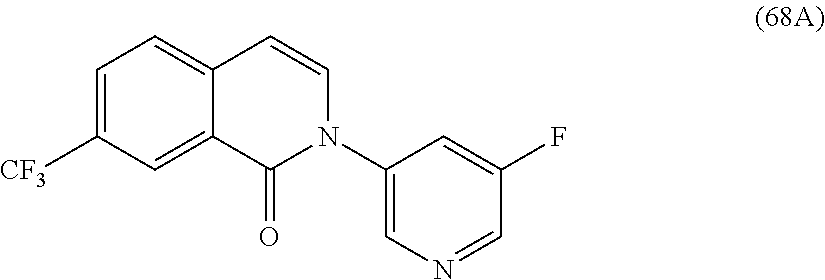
C12=CC=C([CF3])C=C1C(=O)N(C1=CN=CC(F)=C1)C=C2
